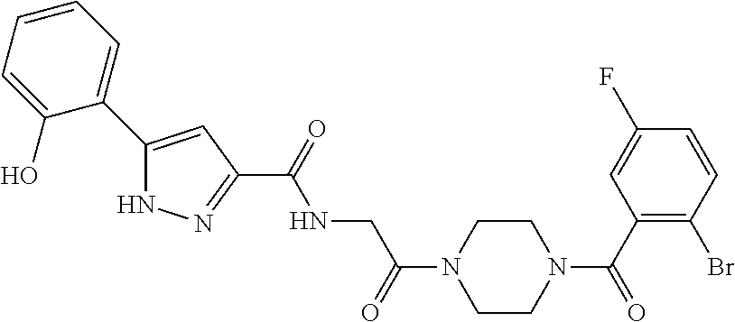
C(=O)(NCC(=O)N1CCN(C(=O)C2=C(Br)C=CC(F)=C2)CC1)C1=NNC(C2=CC=CC=C2O)=C1
